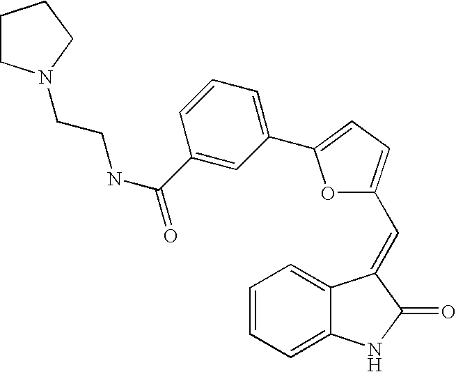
C1=CC=C2C(=C1)C(=CC1=CC=C(C3=CC=CC(C(NCCN4CCCC4)=O)=C3)O1)C(=O)N2
